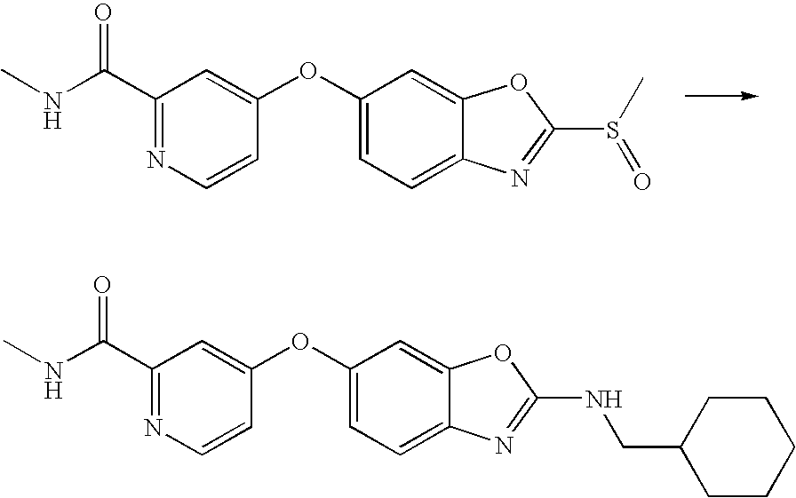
C1(C(NC)=O)=NC=CC(OC2=CC=C3C(=C2)OC(S(C)=O)=N3)=C1.C1(C(NC)=O)=NC=CC(OC2=CC=C3C(=C2)OC(NCC2CCCCC2)=N3)=C1
